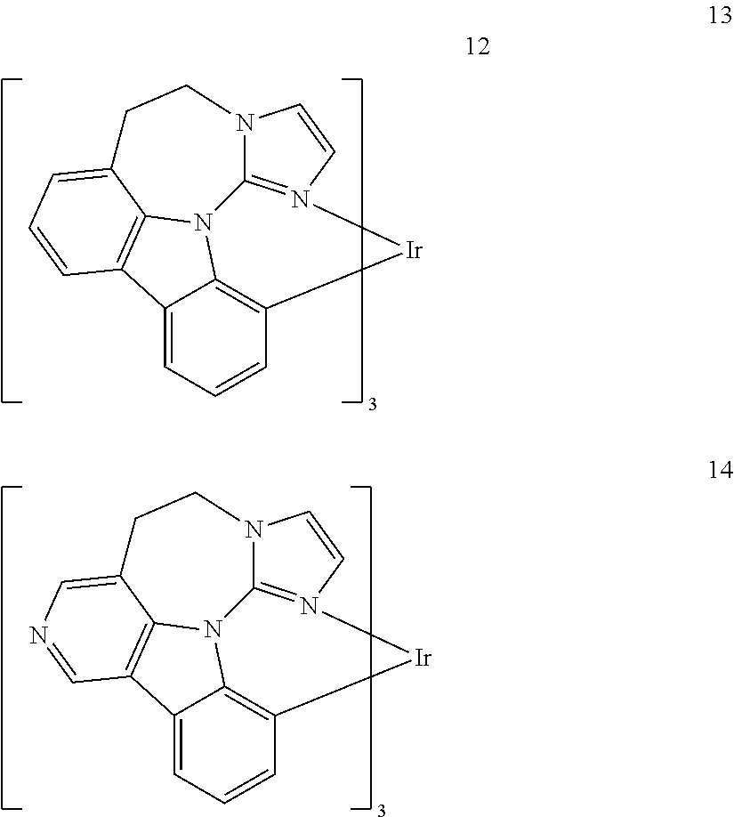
C12=CN=CC3=C1N1C4=C(C=CC=C34)[Ir]N3=C1N(C=C3)CC2.C12=CC=CC3=C1N1C4=C(C=CC=C34)[Ir]N3=C1N(C=C3)CC2
